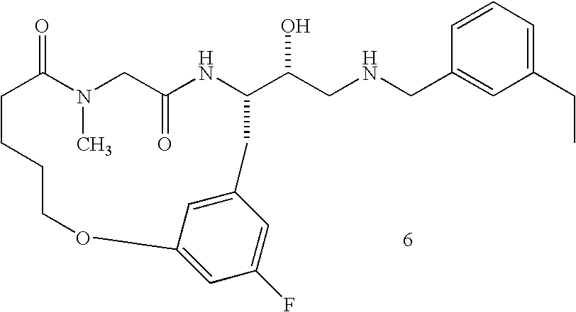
C1=CC=C(CC)C=C1CNCC(O)C1NC(=O)CN(C)C(=O)CCCCOC2=CC(F)=CC(=C2)C1
